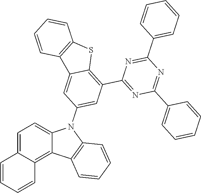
C1(C2=CC=CC=C2)=NC(C2=C3C(=CC(N4C5=CC=C6C(=C5C5=C4C=CC=C5)C=CC=C6)=C2)C2=C(S3)C=CC=C2)=NC(C2=CC=CC=C2)=N1
